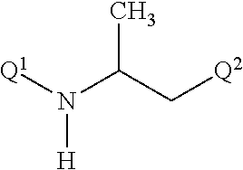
[Q1]N(C(C)C[Q2])[H]
